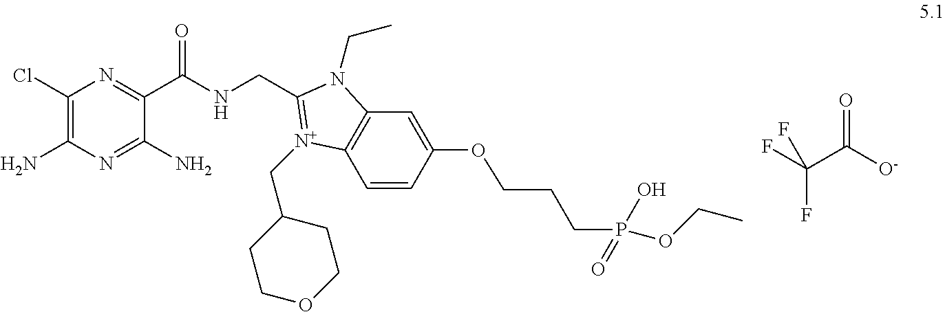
C1(Cl)=C(N)N=C(N)C(C(NCC2=[N+](CC3CCOCC3)C3=C(C=C(OCCCP(O)(=O)OCC)C=C3)N2CC)=O)=N1.FC(C([O-])=O)(F)F
